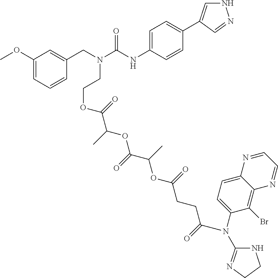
C1=C(NC(N(CC2=CC(OC)=CC=C2)CCOC(C(OC(C(OC(CCC(=O)N(C2=NCCN2)C2=CC=C3C(=C2Br)N=CC=N3)=O)C)=O)C)=O)=O)C=CC(C2=CNN=C2)=C1
